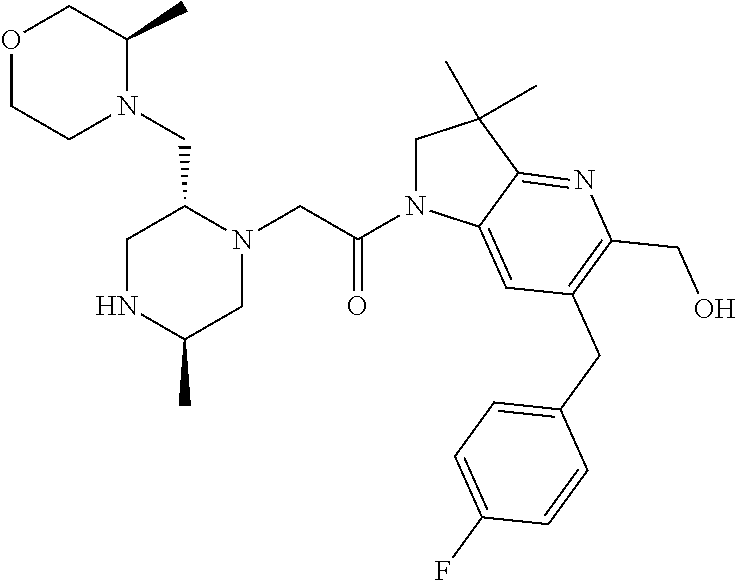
O1CCN(CC2CNC(C)CN2CC(=O)N2CC(C)(C)C3=NC(CO)=C(CC4=CC=C(F)C=C4)C=C23)C(C)C1
